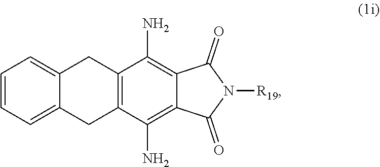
C1=CC=C2C(=C1)CC1=C(C2)C(N)=C2C(=C1N)C(=O)N([R19])C2=O
